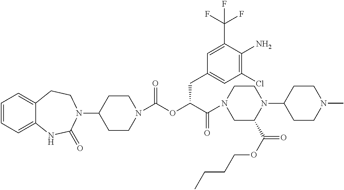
C1=CC=C2C(=C1)CCN(C1CCN(C(OC(C(N3CC(C(OCCCC)=O)N(C4CCN(C)CC4)CC3)=O)CC3=CC(Cl)=C(N)C(C(F)(F)F)=C3)=O)CC1)C(=O)N2
